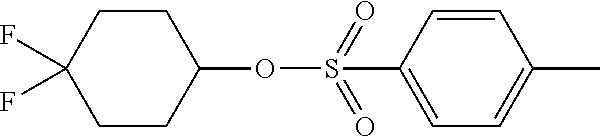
C1CC(F)(F)CCC1OS(C1=CC=C(C)C=C1)(=O)=O
